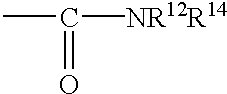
C(=O)(C)[NR12R14]
